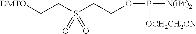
[DMTO]CCS(CCOP([N(iPr)2])[OCH2CH2CN])(=O)=O
